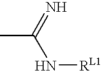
CC(=N)N[RL1]
